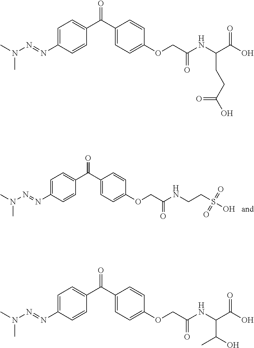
C1(C(C2=CC=C(OCC(NCCS(=O)(O)=O)=O)C=C2)=O)=CC=C(N=NN(C)C)C=C1.C1(C(C2=CC=C(OCC(NC(C(O)=O)CCC(O)=O)=O)C=C2)=O)=CC=C(N=NN(C)C)C=C1.C1(C(C2=CC=C(OCC(NC(C(O)=O)C(C)O)=O)C=C2)=O)=CC=C(N=NN(C)C)C=C1
